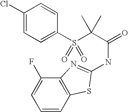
C1(Cl)=CC=C(S(C(C(=O)NC2=NC3=C(C=CC=C3F)S2)(C)C)(=O)=O)C=C1
